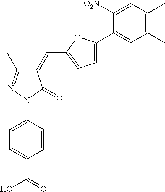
C1(=CC2=CC=C(C3=CC(C)=C(C)C=C3[O2N])O2)C(C)=NN(C2=CC=C(C(O)=O)C=C2)C1=O
